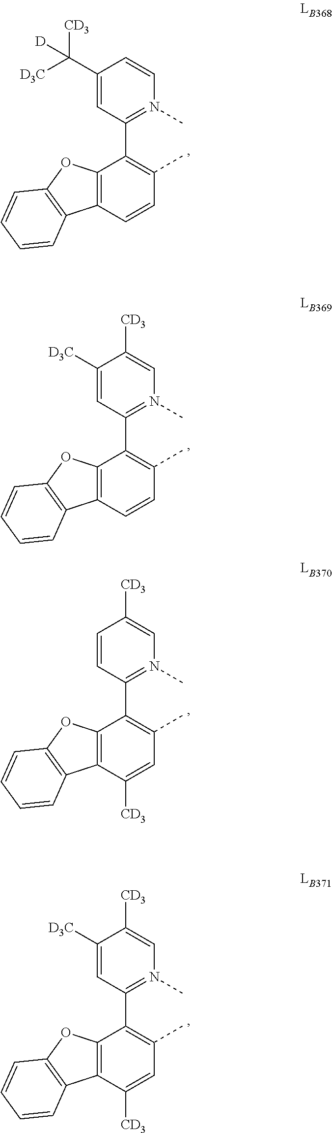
C1=CC(C)=C(C2=N(C)C=CC(C([D3C])([CD3])[D])=C2)C2=C1C1=C(O2)C=CC=C1.C1=CC(C)=C(C2=N(C)C=C([CD3])C([D3C])=C2)C2=C1C1=C(O2)C=CC=C1.C1([CD3])=CC(C)=C(C2=N(C)C=C([CD3])C=C2)C2=C1C1=C(O2)C=CC=C1.C1([CD3])=CC(C)=C(C2=N(C)C=C([CD3])C([D3C])=C2)C2=C1C1=C(O2)C=CC=C1
